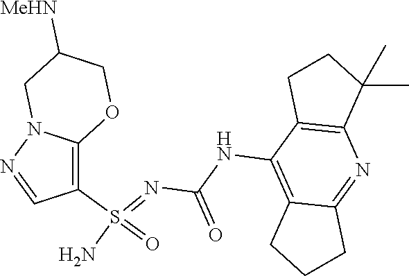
C(NC1=C2C(=NC3=C1CCC3(C)C)CCC2)(N=S(N)(=O)C1=C2N(N=C1)CC([MeHN])CO2)=O
